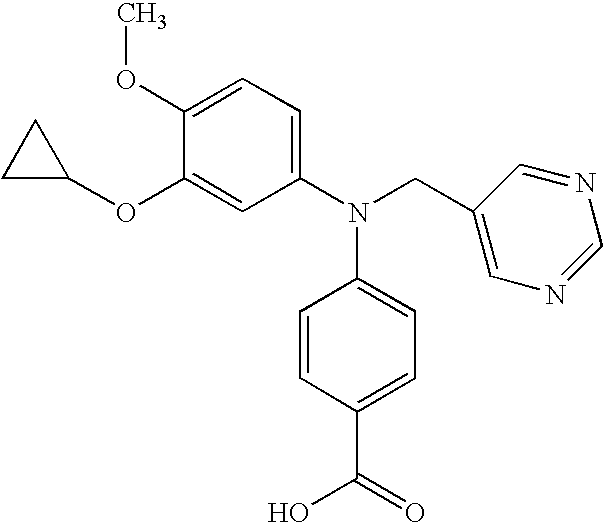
C1(OC)=CC=C(N(CC2=CN=CN=C2)C2=CC=C(C(=O)O)C=C2)C=C1OC1CC1
